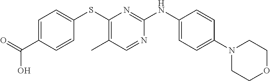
C1=C(C(=O)O)C=CC(SC2=C(C)C=NC(NC3=CC=C(N4CCOCC4)C=C3)=N2)=C1
